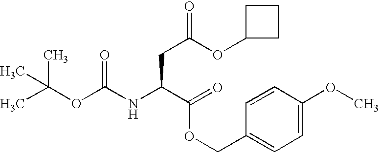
CC(OC(NC(C(OCC1=CC=C(OC)C=C1)=O)CC(=O)OC1CCC1)=O)(C)C
